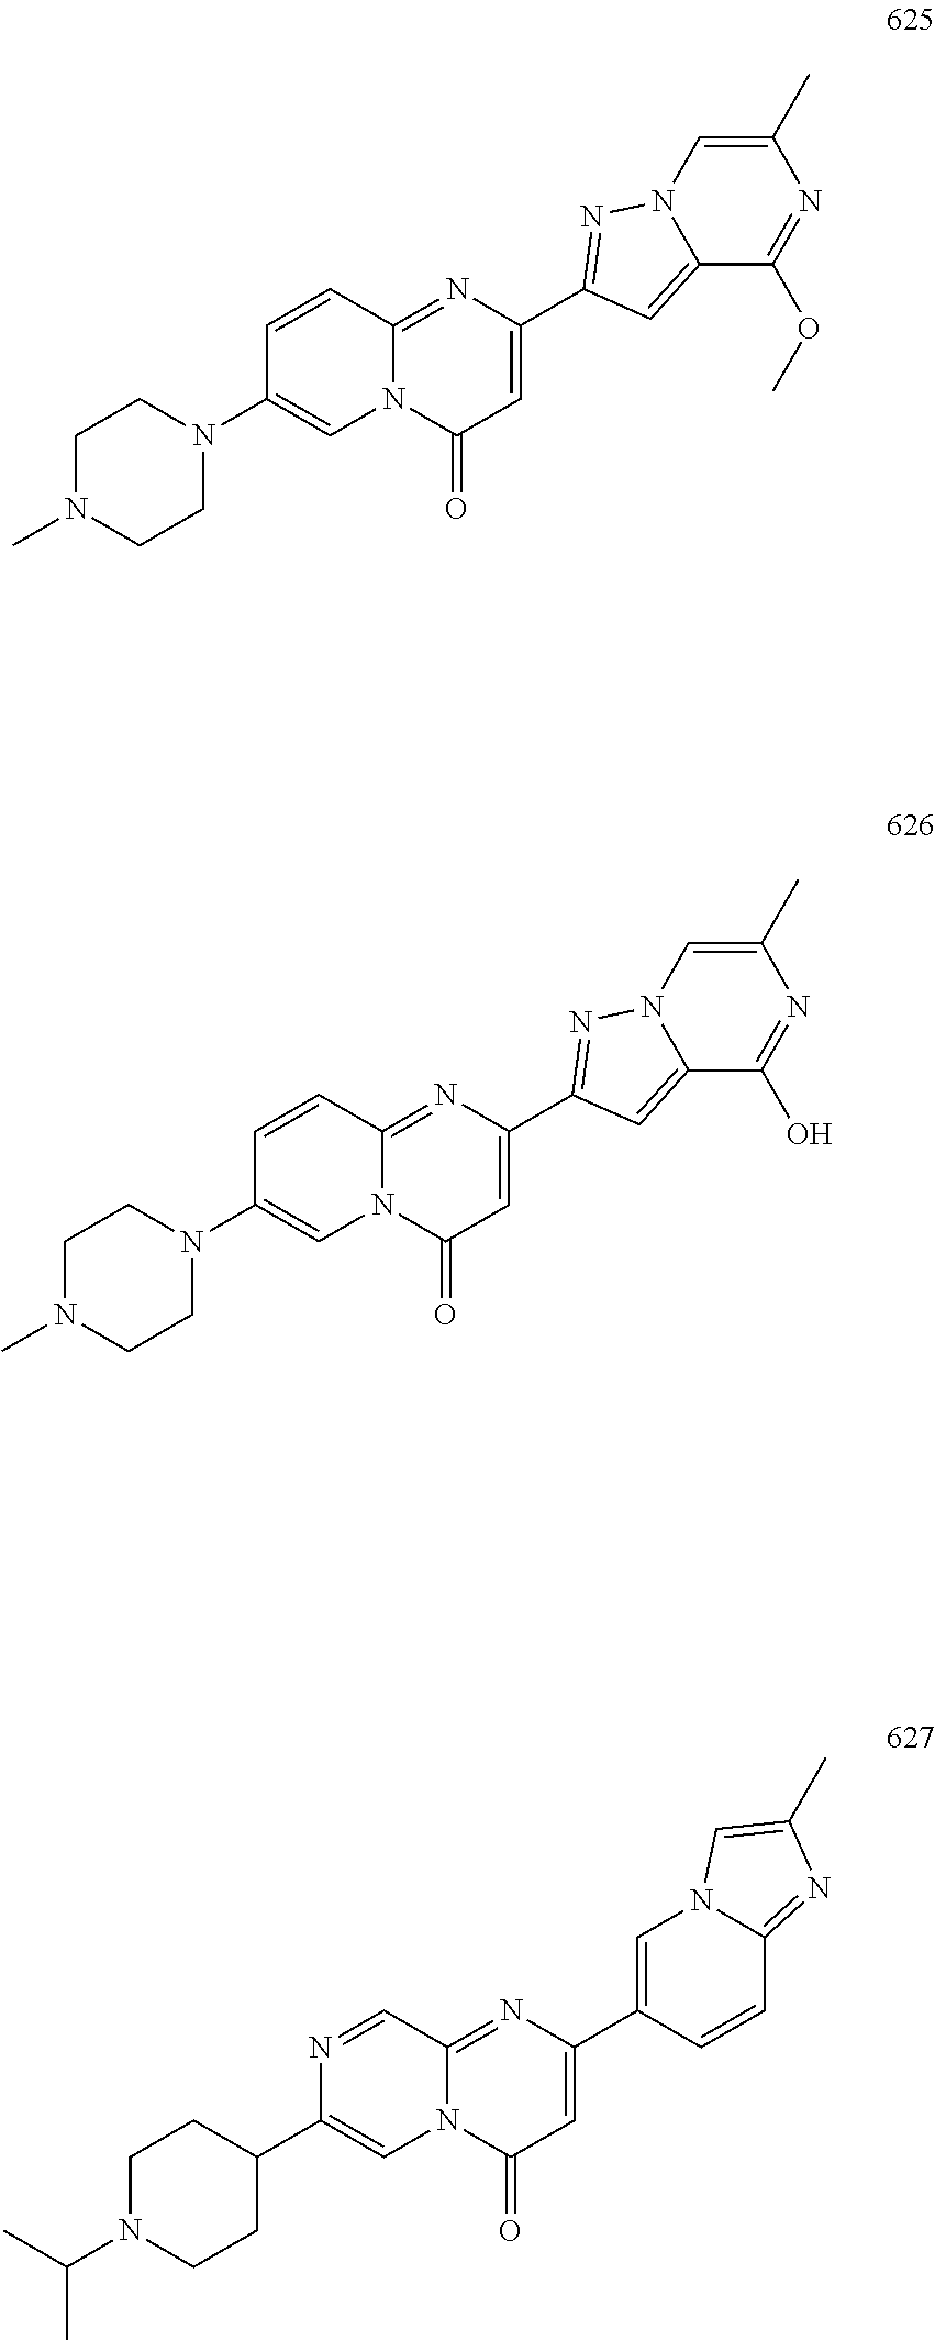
C1(C2=NN3C(=C2)C(OC)=NC(C)=C3)=CC(=O)N2C(=N1)C=CC(N1CCN(C)CC1)=C2.C1(C2=NN3C(=C2)C(O)=NC(C)=C3)=CC(=O)N2C(=N1)C=CC(N1CCN(C)CC1)=C2.C1(C2=CN3C(=NC(C)=C3)C=C2)=CC(=O)N2C(=N1)C=NC(C1CCN(C(C)C)CC1)=C2
